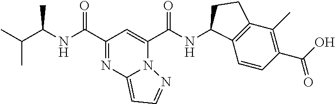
C(C1=NC2=CC=NN2C(C(NC2C3=C(C(C)=C(C(O)=O)C=C3)CC2)=O)=C1)(=O)NC(C(C)C)C
